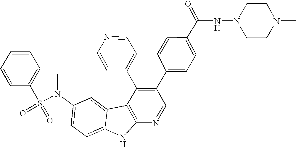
N(C1=CC=C2C(=C1)C1=C(N2)N=CC(C2=CC=C(C(=O)NN3CCN(C)CC3)C=C2)=C1C1=CC=NC=C1)(S(C1=CC=CC=C1)(=O)=O)C
